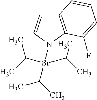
C12=C(N([Si](C(C)C)(C(C)C)C(C)C)C=C1)C(F)=CC=C2
